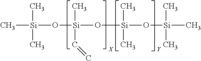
C[Si](C)(C)O[Si](C)(C=C)O[Si](C)(C)O[Si](C)(C)C.[X].[Y]
